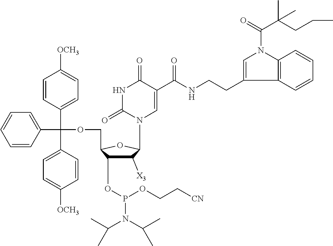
C1([X3])C(OP(N(C(C)C)C(C)C)OCC[CN])C(COC(C2=CC=CC=C2)(C2=CC=C([OCH3])C=C2)C2=CC=C([OCH3])C=C2)OC1N1C=C(C(NCCC2=CN(C(=O)C(CCC)(C)C)C3=C2C=CC=C3)=O)C(=O)NC1=O
